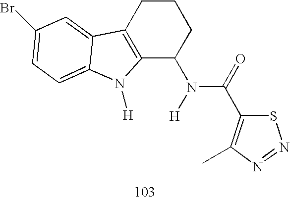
C12=C(CCCC1N([H])C(=O)C1=C(C)N=NS1)C1=CC(Br)=CC=C1N2[H]
